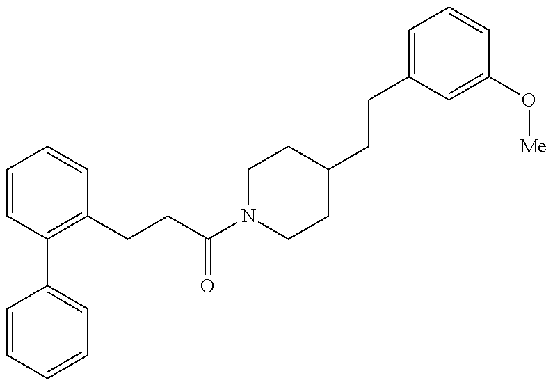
C1=CC=CC=C1C1=C(CCC(N2CCC(CCC3=CC=CC(O[Me])=C3)CC2)=O)C=CC=C1
